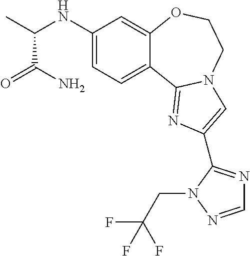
C1(NC(C)C(N)=O)=CC=C2C(=C1)OCCN1C2=NC(C2=NC=NN2CC(F)(F)F)=C1
